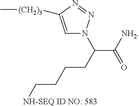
C1=C([(CH2)3]C)N=NN1C(CCCC[NH-SEQ ID NO: 583])C([NH2])=O
